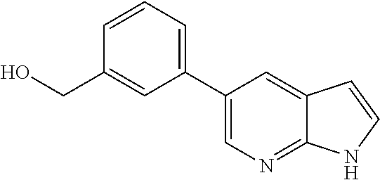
C1(C2=CC=CC(CO)=C2)=CN=C2C(=C1)C=CN2
